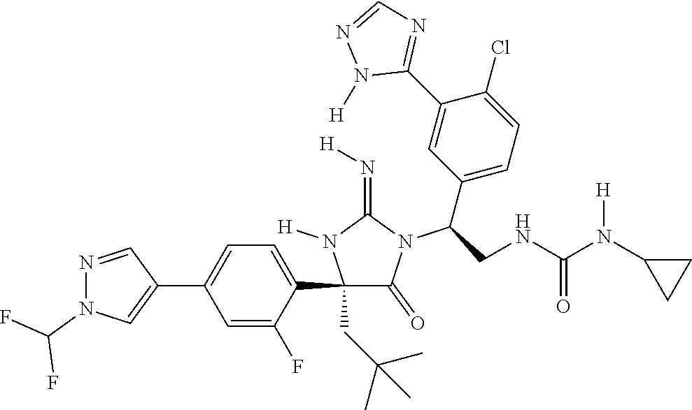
C1(C2=CC=C(C3=CN(C(F)F)N=C3)C=C2F)(CC(C)(C)C)C(=O)N(C(C2=CC=C(Cl)C(C3=NC=NN3[H])=C2)CNC(N(C2CC2)[H])=O)C(=N[H])N1[H]
